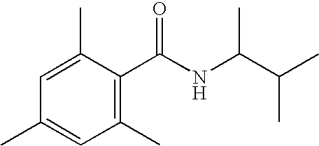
C1=C(C)C(C(NC(C(C)C)C)=O)=C(C)C=C1C
